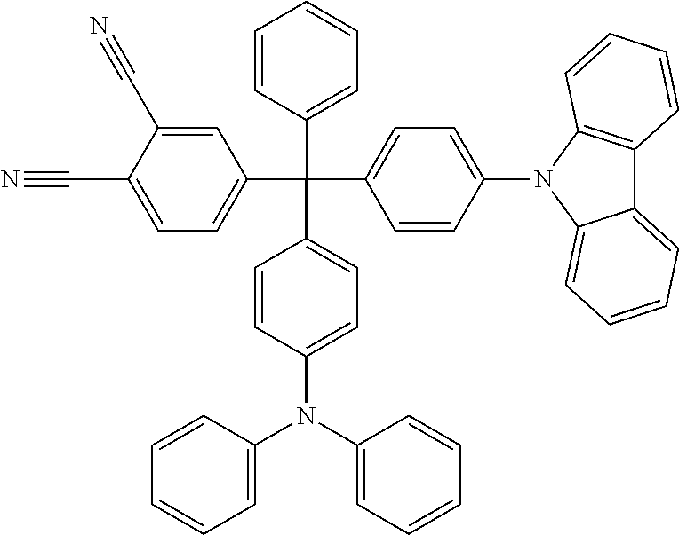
C1=CC(N2C3=CC=CC=C3C3=C2C=CC=C3)=CC=C1C(C1=CC=C(C#N)C(C#N)=C1)(C1=CC=CC=C1)C1=CC=C(N(C2=CC=CC=C2)C2=CC=CC=C2)C=C1
